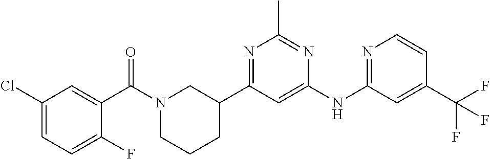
C1(NC2=NC=CC(C(F)(F)F)=C2)=CC(C2CN(C(C3=CC(Cl)=CC=C3F)=O)CCC2)=NC(C)=N1
